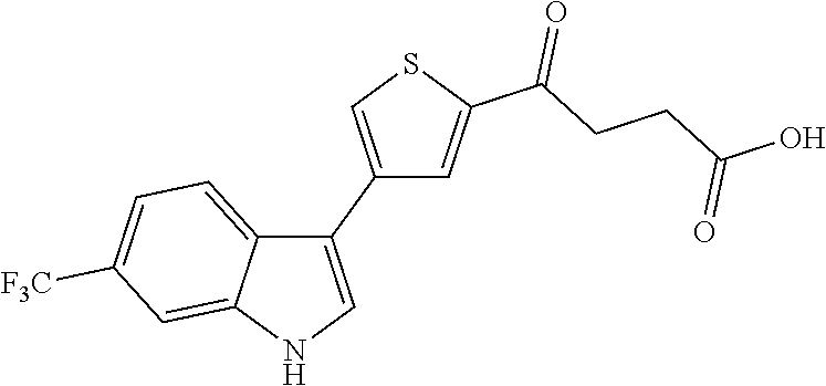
C1(C2=CSC(C(CCC(O)=O)=O)=C2)=CNC2=CC([F3C])=CC=C12
